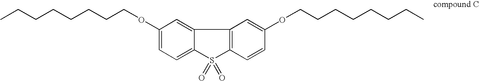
CCCCCCCCOC1=CC=C2C(=C1)C1=C(S2(=O)=O)C=CC(OCCCCCCCC)=C1
